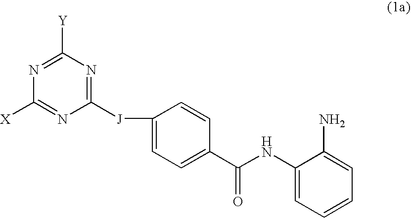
N1=C([Y])N=C([J]C2=CC=C(C(NC3=CC=CC=C3N)=O)C=C2)N=C1[X]
